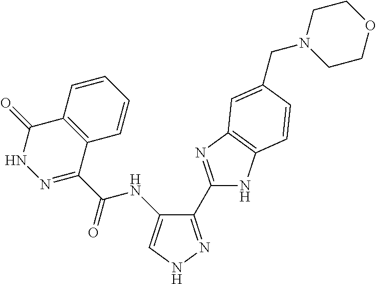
C1(C(=O)NC2=CNN=C2C2=NC3=C(N2)C=CC(CN2CCOCC2)=C3)=NNC(=O)C2=C1C=CC=C2
